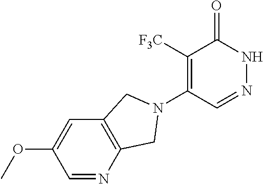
C1([F3C])=C(N2CC3=C(C=C(OC)C=N3)C2)C=NNC1=O
